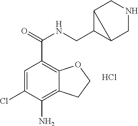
C1=C(Cl)C(N)=C2C(=C1C(NCC1C3CNCC13)=O)OCC2.Cl
